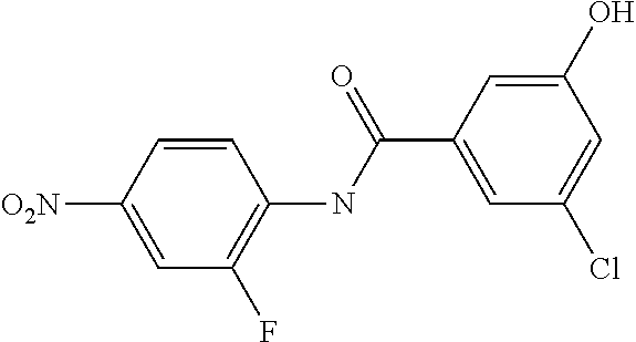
C1=C([O2N])C=CC(NC(C2=CC(Cl)=CC(O)=C2)=O)=C1F
